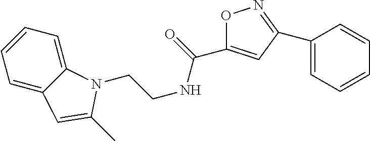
C1=C2C(=CC=C1)N(CCNC(=O)C1=CC(C3=CC=CC=C3)=NO1)C(C)=C2
